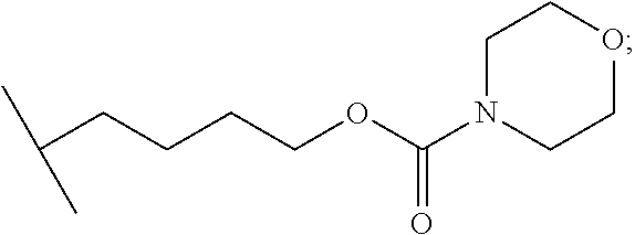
C(CCCCOC(N1CCOCC1)=O)(C)C
